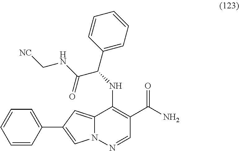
C12=CC(C3=CC=CC=C3)=CN1N=CC(C(N)=O)=C2NC(C1=CC=CC=C1)C(NC[NC])=O
